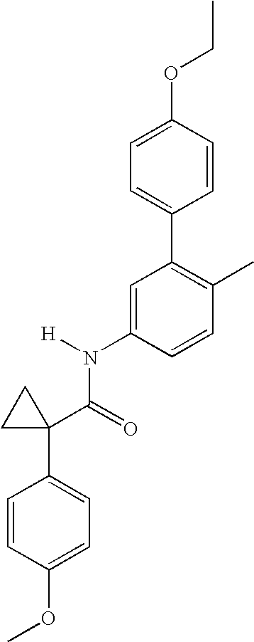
C1=C(N(C(C2(C3=CC=C(OC)C=C3)CC2)=O)[H])C=CC(C)=C1C1=CC=C(OCC)C=C1
